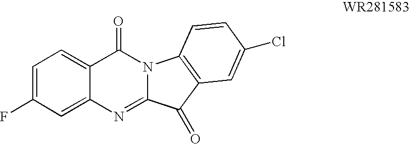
FC1=CC=C2C(=C1)N=C1N(C2=O)C2=C(C1=O)C=C(Cl)C=C2
